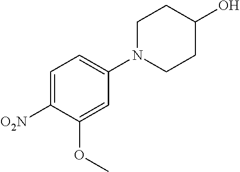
C1=C([O2N])C(OC)=CC(N2CCC(O)CC2)=C1
